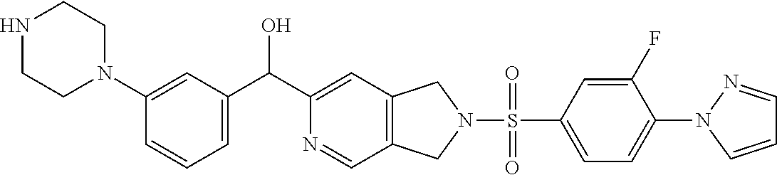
C1=C(N2CCNCC2)C=CC=C1C(C1=CC2=C(C=N1)CN(S(=O)(C1=CC=C(N3C=CC=N3)C(F)=C1)=O)C2)O
